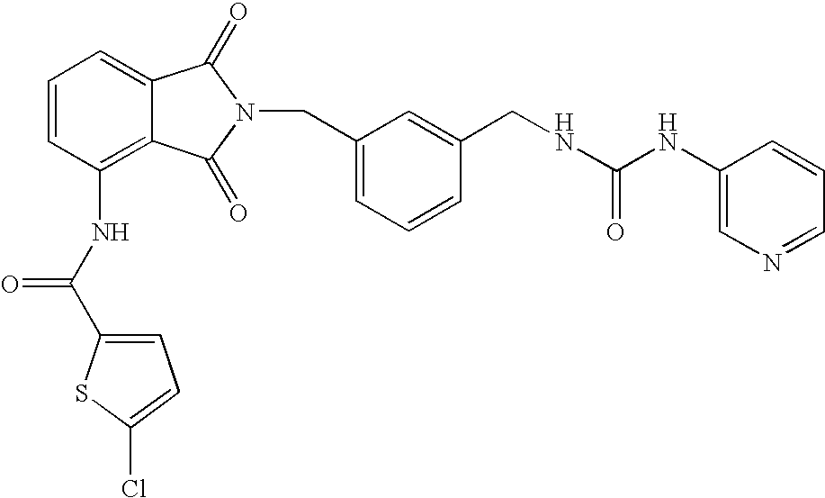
C1=C2C(=C(NC(C3=CC=C(Cl)S3)=O)C=C1)C(=O)N(CC1=CC=CC(CNC(NC3=CN=CC=C3)=O)=C1)C2=O
